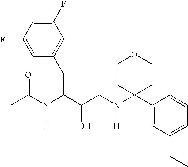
C1(F)=CC(F)=CC(CC(C(CN(C2(C3=CC(CC)=CC=C3)CCOCC2)[H])O)N(C(C)=O)[H])=C1
